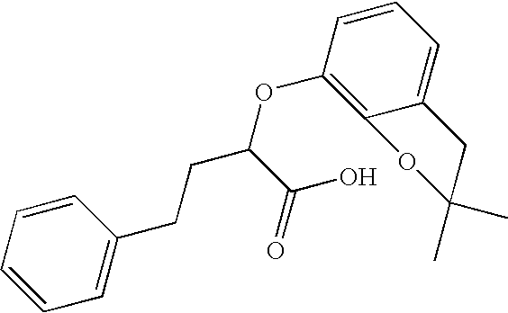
C1=CC=CC(CCC(OC2=C3C(=CC=C2)CC(C)(C)O3)C(=O)O)=C1
